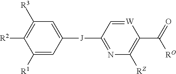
C1([R1])=CC([J]C2=NC([RZ])=C(C(=O)[RO])[W]=C2)=CC([R3])=C1[R2]
